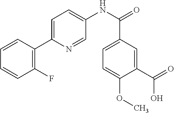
C1=CC(C2=CC=C(NC(C3=CC=C(OC)C(C(=O)O)=C3)=O)C=N2)=C(F)C=C1
